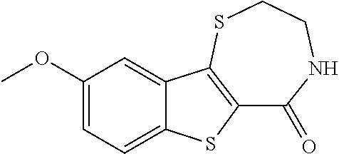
C1(=O)NCCSC2=C1SC1=CC=C(OC)C=C12
